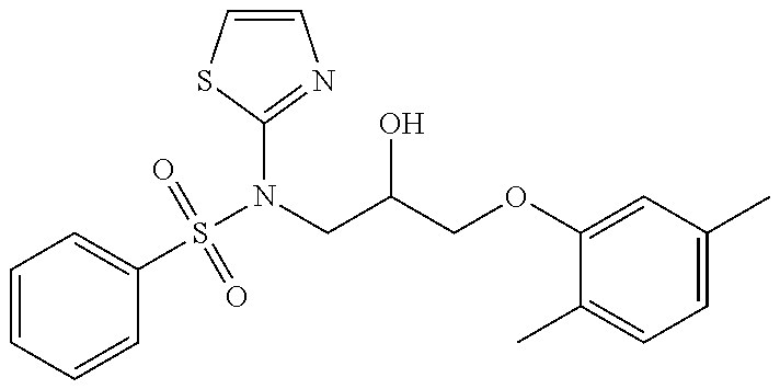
C1=CC=CC(S(N(CC(COC2=CC(C)=CC=C2C)O)C2=NC=CS2)(=O)=O)=C1
